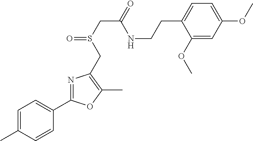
N1=C(C2=CC=C(C)C=C2)OC(C)=C1CS(=O)CC(NCCC1=CC=C(OC)C=C1OC)=O
